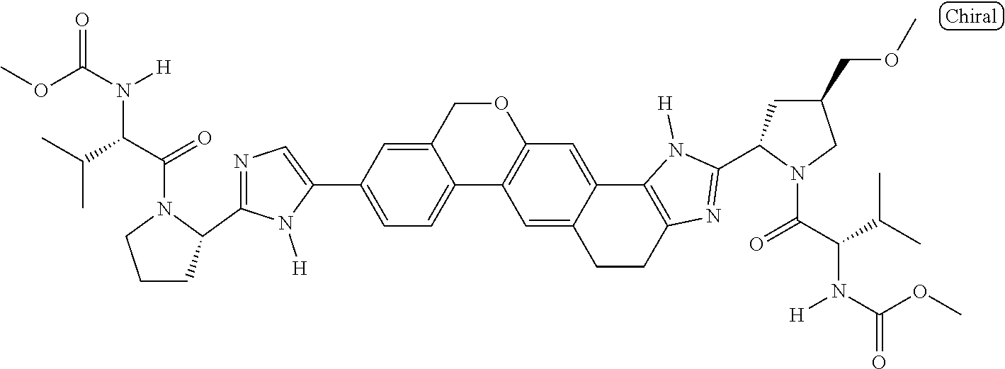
C12=CC=C(C3=CN=C(C4CCCN4C(C(C(C)C)N(C(OC)=O)[H])=O)N3[H])C=C1COC1=C2C=C2C(=C1)C1=C(CC2)N=C(C2CC(COC)CN2C(C(C(C)C)N([H])C(OC)=O)=O)N1[H]
